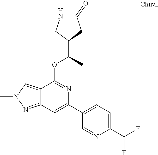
C12=NN(C)C=C1C(OC(C)C1CC(=O)NC1)=NC(C1=CC=C(C(F)F)N=C1)=C2
